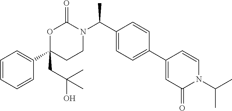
C1=CC=CC(C2(CC(O)(C)C)CCN(C(C3=CC=C(C4=CC(=O)N(C(C)C)C=C4)C=C3)C)C(=O)O2)=C1
